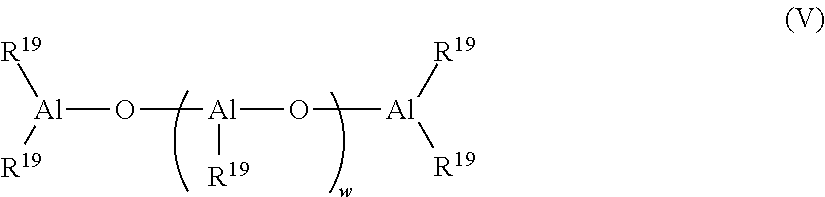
[Al](O[Al](O[Al]([R19])[R19])[R19])([R19])[R19]
